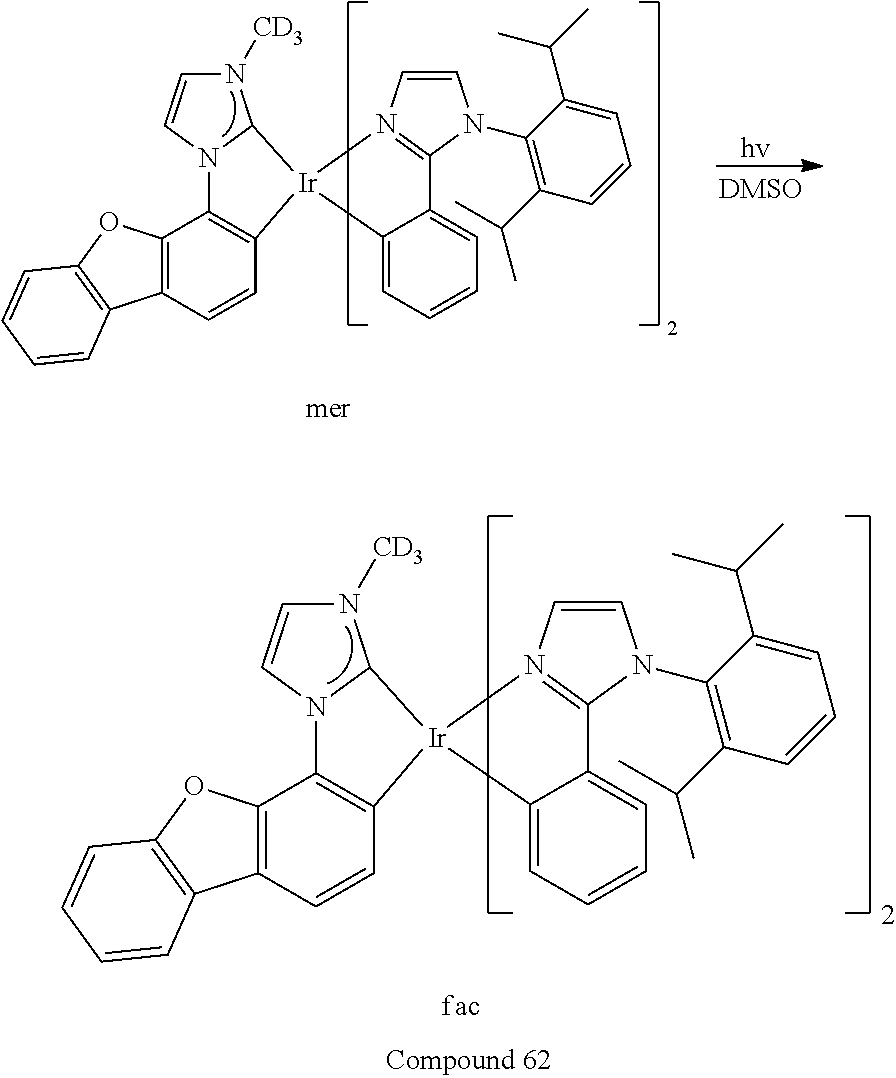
C12=C(C=CC3=C1N1C(N([CD3])C=C1)[Ir]31C3=CC=CC=C3C3=N1C=CN3C1=C(C(C)C)C=CC=C1C(C)C)C1=C(O2)C=CC=C1.C12=C(C=CC3=C1N1C(N([CD3])C=C1)[Ir]31C3=CC=CC=C3C3=N1C=CN3C1=C(C(C)C)C=CC=C1C(C)C)C1=C(O2)C=CC=C1
